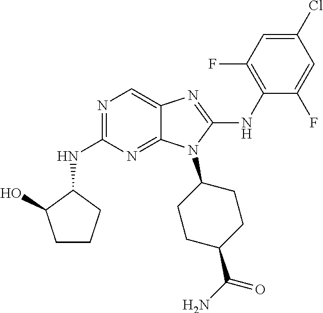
N1=C(NC2C(O)CCC2)N=C2C(=C1)N=C(NC1=C(F)C=C(Cl)C=C1F)N2C1CCC(C(N)=O)CC1
